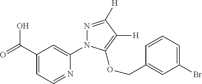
OC(C1=CC=NC(N2N=C([H])C([H])=C2OCC2=CC(Br)=CC=C2)=C1)=O
